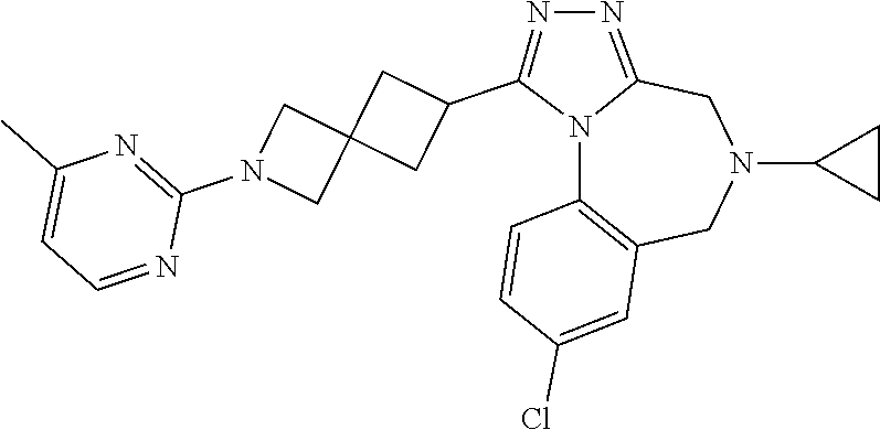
N12C3=C(CN(C4CC4)CC1=NN=C2C1CC2(C1)CN(C1=NC(C)=CC=N1)C2)C=C(Cl)C=C3
